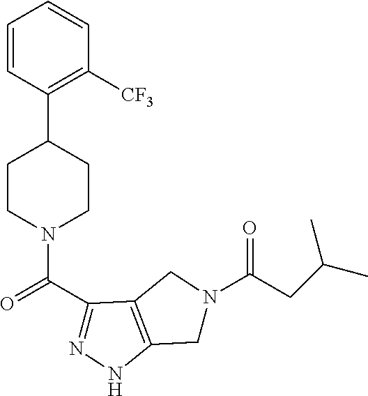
C1=CC(C2CCN(C(C3=NNC4=C3CN(C(CC(C)C)=O)C4)=O)CC2)=C([CF3])C=C1
